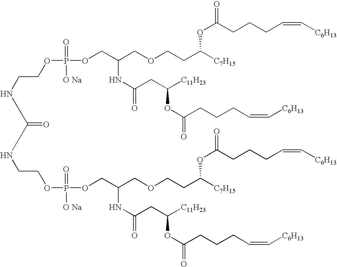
C(COP(=O)([O Na])OCC(COCCC([C7H15])OC(=O)CCCC=C[C6H13])NC(CC([C11H23])OC(CCCC=C[C6H13])=O)=O)NC(NCCOP([O Na])(=O)OCC(COCCC([C7H15])OC(CCCC=C[C6H13])=O)NC(=O)CC([C11H23])OC(CCCC=C[C6H13])=O)=O
